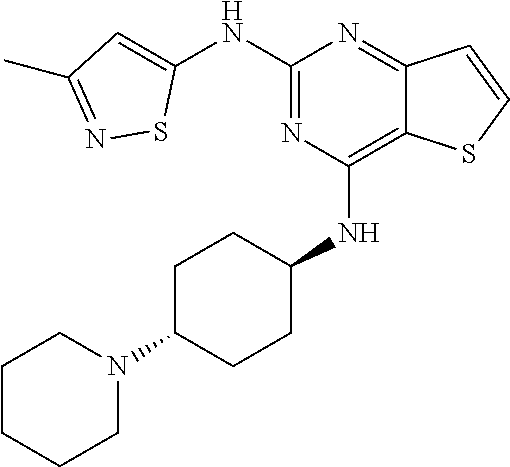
C1(NC2=CC(C)=NS2)=NC(NC2CCC(N3CCCCC3)CC2)=C2C(=N1)C=CS2
